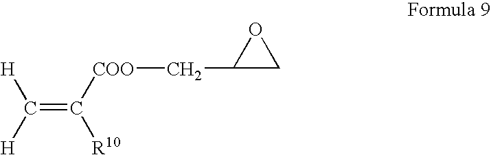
C(=C([COO]CC1OC1)[R10])([H])[H]
